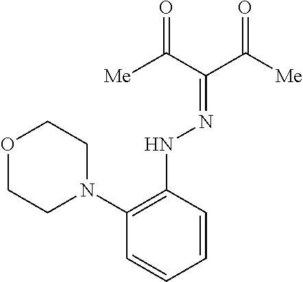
C1(N2CCOCC2)=C(NN=C(C([Me])=O)C([Me])=O)C=CC=C1
